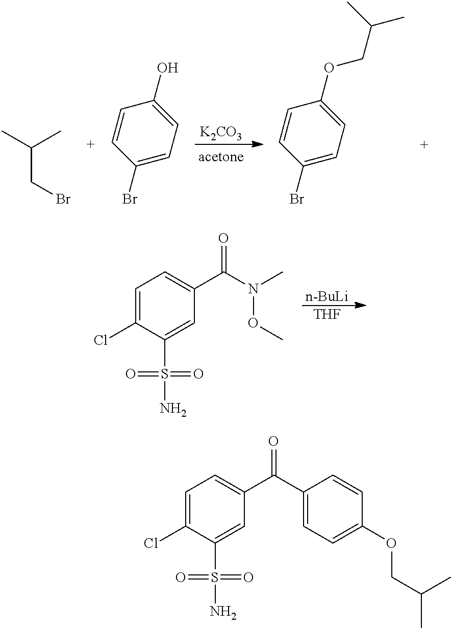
C1=C(Cl)C(S(N)(=O)=O)=CC(C(C2=CC=C(OCC(C)C)C=C2)=O)=C1.[K2CO3].C(CBr)(C)C.C1=C(O)C=CC(Br)=C1.C1=C(OCC(C)C)C=CC(Br)=C1.C1=C(Cl)C(S(N)(=O)=O)=CC(C(N(OC)C)=O)=C1.[n-BuLi].[THF]
